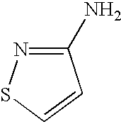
C1(N)=NSC=C1
